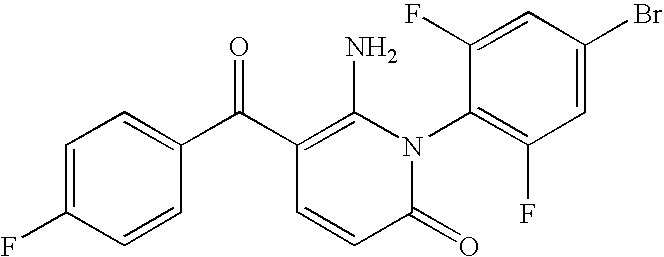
C1(=O)N(C2=C(F)C=C(Br)C=C2F)C(N)=C(C(C2=CC=C(F)C=C2)=O)C=C1
